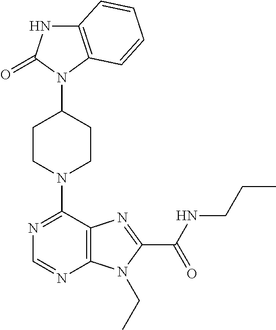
C12=C(C=CC=C1)N(C1CCN(C3=NC=NC4=C3N=C(C(NCCC)=O)N4CC)CC1)C(=O)N2
